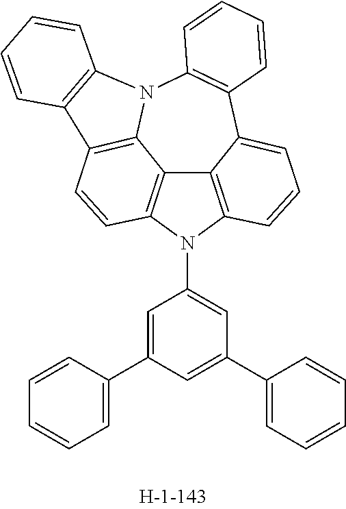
C12=C3N(C4=CC(C5=CC=CC=C5)=CC(C5=CC=CC=C5)=C4)C4=C1C(=CC=C4)C1=C(N4C2=C(C=C3)C2=C4C=CC=C2)C=CC=C1
